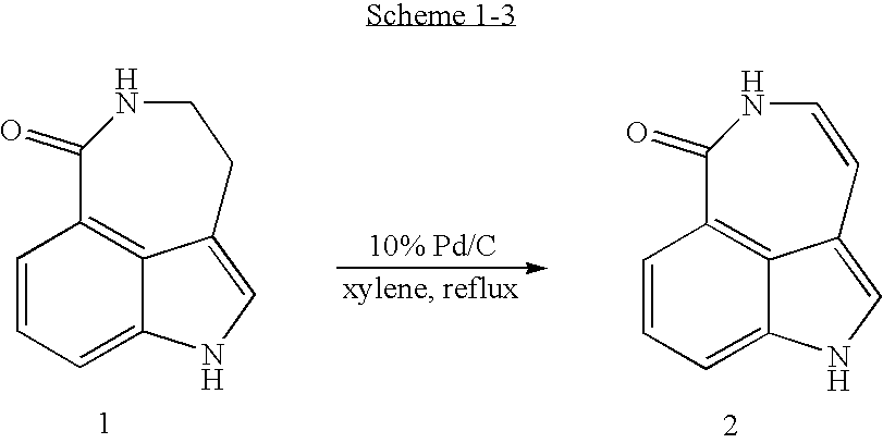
C12=CC=CC3=C1C(=CN2)CCNC3=O.C12=CC=CC3=C1C(=CN2)C=CNC3=O
